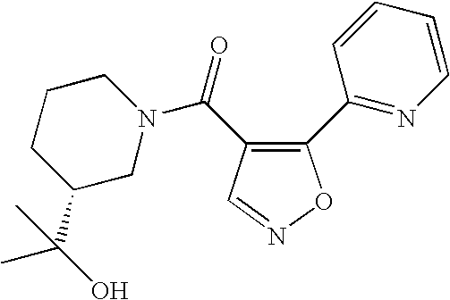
C1(C(O)(C)C)CN(C(=O)C2=C(C3=NC=CC=C3)ON=C2)CCC1
